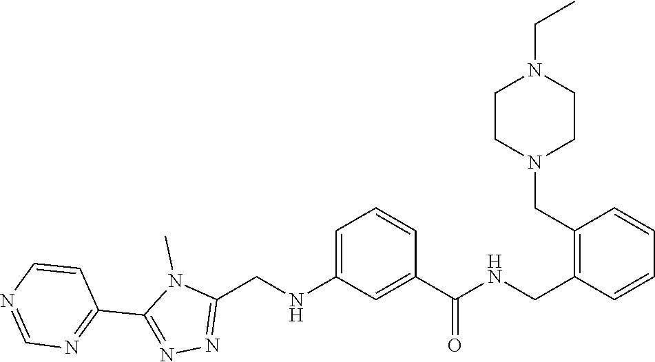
C1(C2=NN=C(CNC3=CC=CC(C(=O)NCC4=C(CN5CCN(CC)CC5)C=CC=C4)=C3)N2C)=NC=NC=C1
